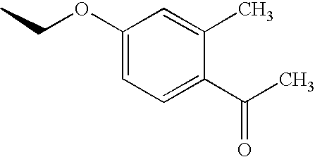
C1(OCC)=CC=C(C(C)=O)C(C)=C1
